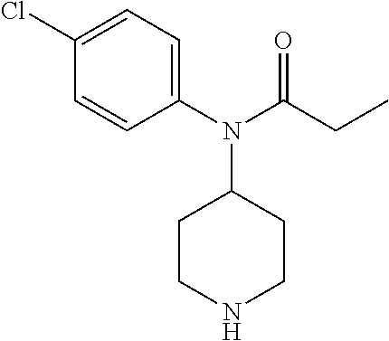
CCC(N(C1=CC=C(Cl)C=C1)C1CCNCC1)=O
